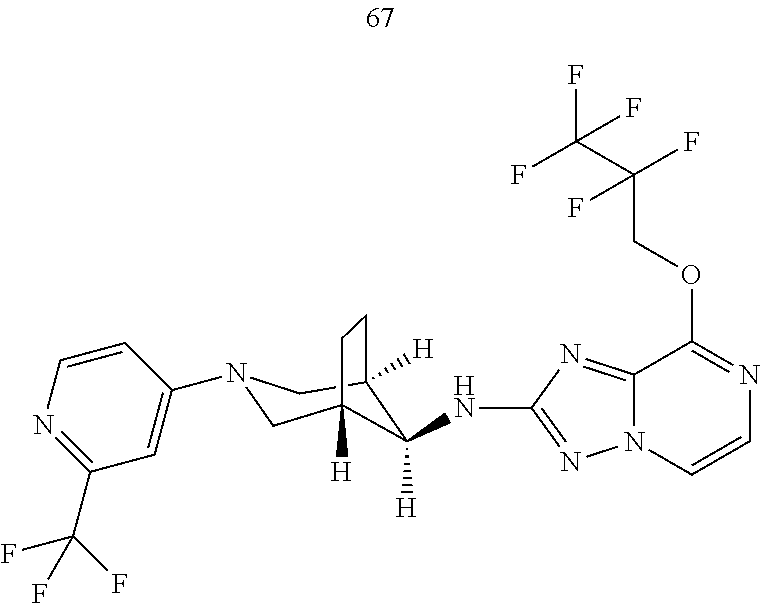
C1(NC2([H])C3([H])CN(C4=CC(C(F)(F)F)=NC=C4)CC2([H])CC3)=NN2C(=N1)C(OCC(F)(F)C(F)(F)F)=NC=C2
